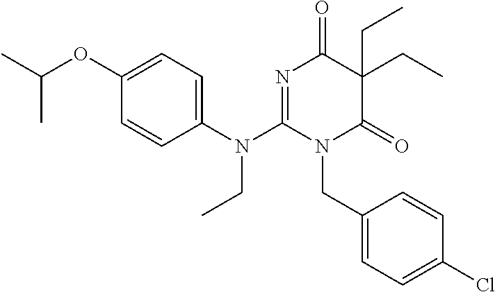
C1(N(C2=NC(=O)C(CC)(CC)C(=O)N2CC2=CC=C(Cl)C=C2)CC)=CC=C(OC(C)C)C=C1
